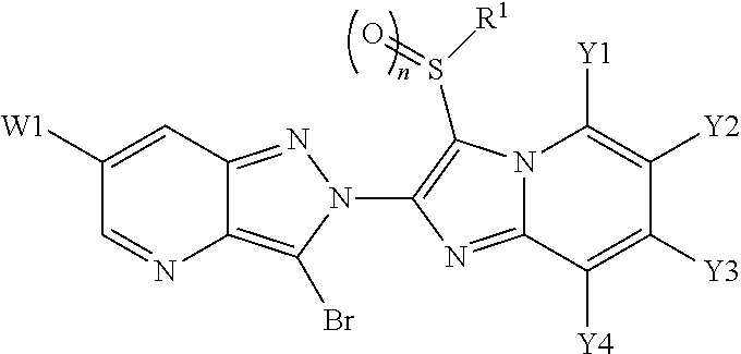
C1([W1])=CC2=NN(C3=C(S([R1])=O)N4C(=N3)C([Y4])=C([Y3])C([Y2])=C4[Y1])C(Br)=C2N=C1
